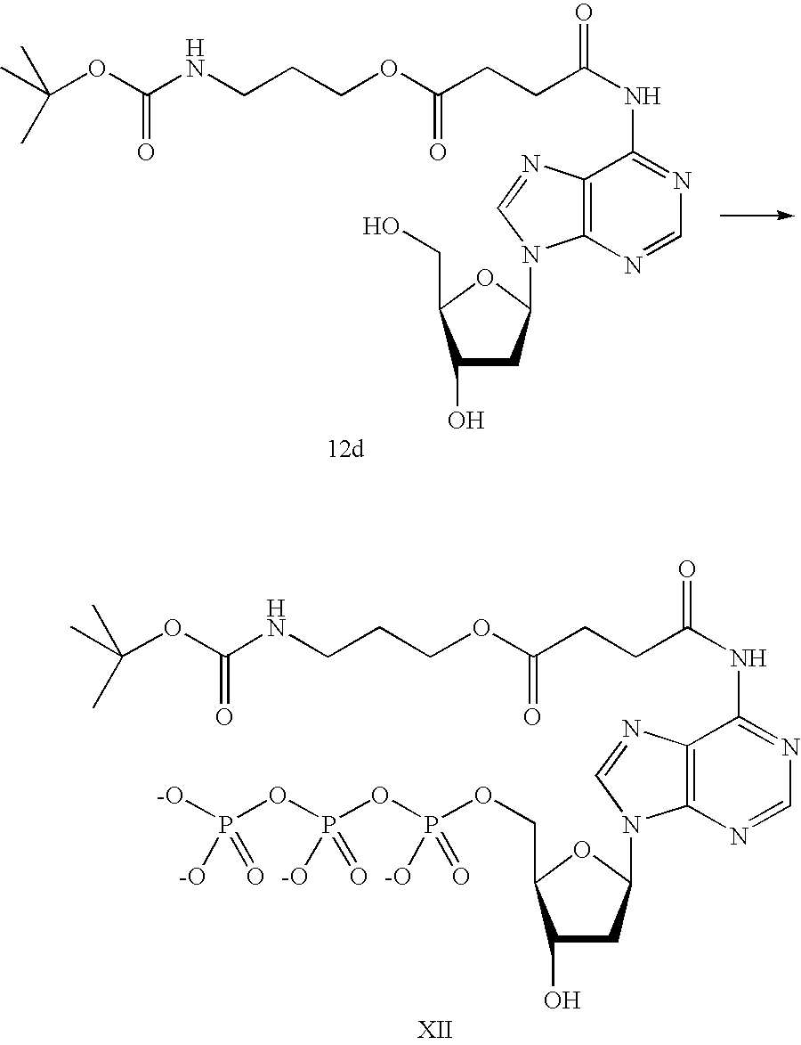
C1(O)CC(N2C3=C(C(NC(CCC(OCCCNC(OC(C)(C)C)=O)=O)=O)=NC=N3)N=C2)OC1CO.C1(O)CC(N2C3=C(C(NC(CCC(OCCCNC(OC(C)(C)C)=O)=O)=O)=NC=N3)N=C2)OC1COP(OP(OP([-O])([-O])=O)([-O])=O)([-O])=O
